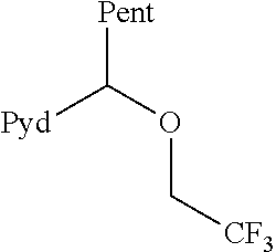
[Pent]C(OC[CF3])[Pyd]
